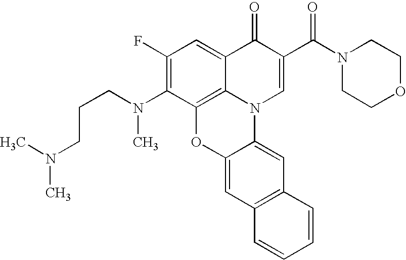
C12=C3C(=CC(F)=C1N(CCCN(C)C)C)C(=O)C(C(N1CCOCC1)=O)=CN3C1=CC3=C(C=C1O2)C=CC=C3
